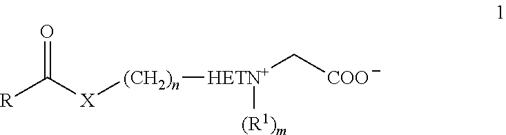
O=C([R])[X][(CH2)n][HETN+]([(R1)m])C[COO]
